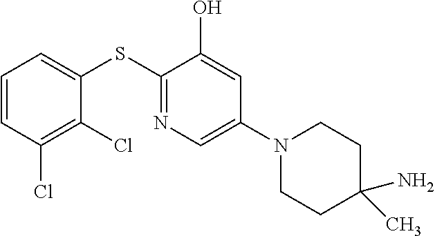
C1(SC2=NC=C(N3CCC(N)(C)CC3)C=C2O)=CC=CC(Cl)=C1Cl
